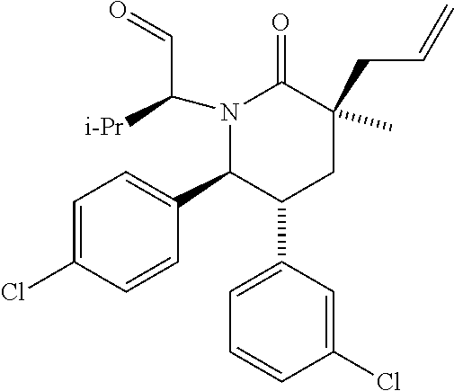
N1(C([i-Pr])C=O)C(C2=CC=C(Cl)C=C2)C(C2=CC=CC(Cl)=C2)CC(CC=C)(C)C1=O
